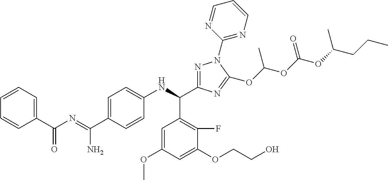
C1=C(C(=NC(=O)C2=CC=CC=C2)N)C=CC(NC(C2=C(F)C(OCCO)=CC(OC)=C2)C2=NN(C3=NC=CC=N3)C(OC(OC(OC(CCC)C)=O)C)=N2)=C1
